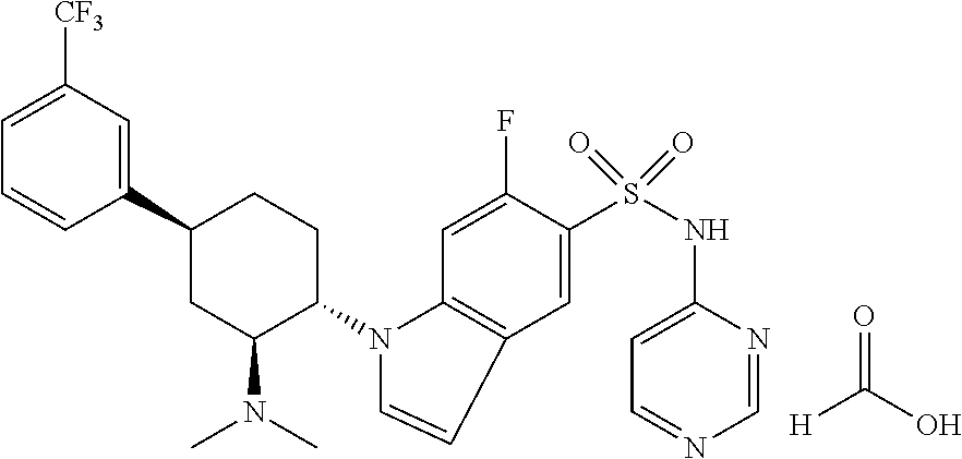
C1(N2C3=C(C=C(S(NC4=CC=NC=N4)(=O)=O)C(F)=C3)C=C2)CCC(C2=CC([CF3])=CC=C2)CC1N(C)C.O=C([H])O
